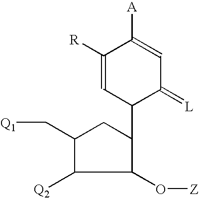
C1(O[Z])C(C2C(=[L])C=C([A])C([R])=C2)CC(C[Q1])C1[Q2]
